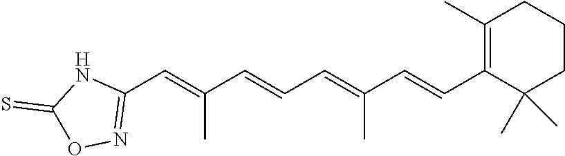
C1(C=C(C=CC=C(C=CC2=C(C)CCCC2(C)C)C)C)=NOC(=S)N1
